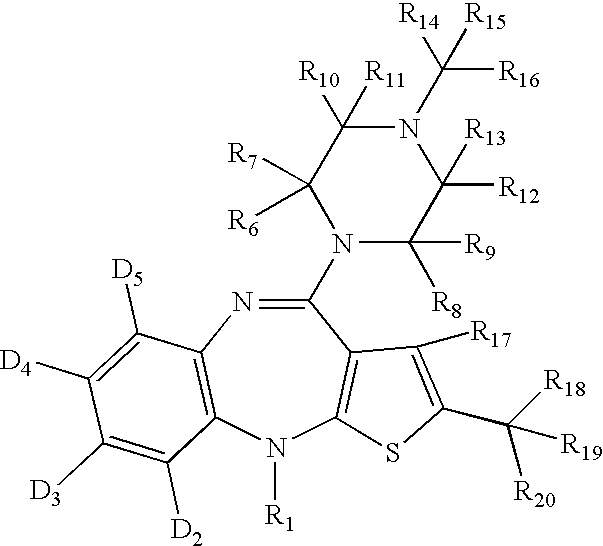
C1(N2C([R8])([R9])C([R12])([R13])N(C([R14])([R16])[R15])C([R10])([R11])C2([R7])[R6])=NC2=C(N([R1])C3=C1C([R17])=C(C([R18])([R20])[R19])S3)C([D2])=C([D3])C([D4])=C2[D5]
